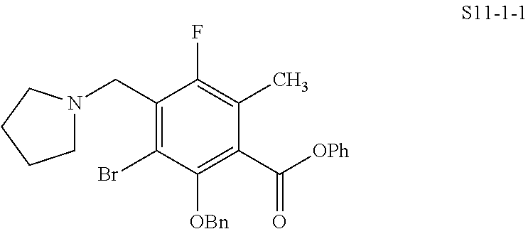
C1(CN2CCCC2)=C(Br)C([OBn])=C(C([OPh])=O)C(C)=C1F
